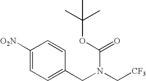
C1([O2N])=CC=C(CN(C[CF3])C(OC(C)(C)C)=O)C=C1
